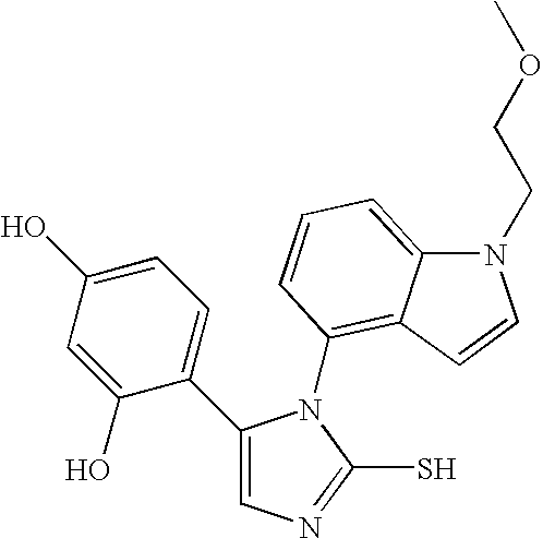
C1(C2=CC=C(O)C=C2O)=CN=C(S)N1C1=C2C(=CC=C1)N(CCOC)C=C2
